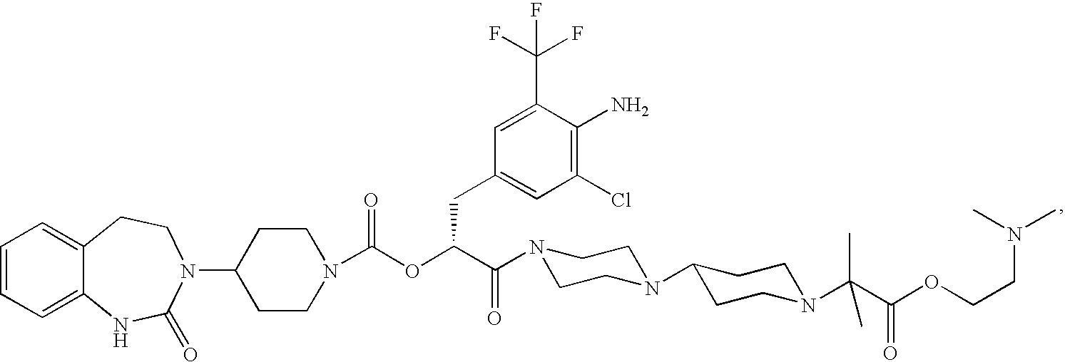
C1=CC=C2C(=C1)CCN(C1CCN(C(OC(C(=O)N3CCN(C4CCN(C(C(OCCN(C)C)=O)(C)C)CC4)CC3)CC3=CC(Cl)=C(N)C(C(F)(F)F)=C3)=O)CC1)C(=O)N2
